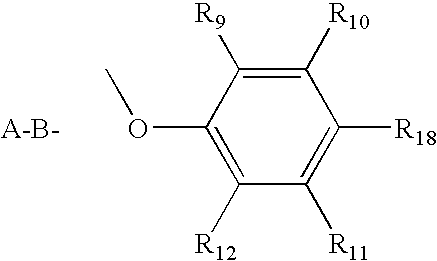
C1([R10])=C([R9])C(OC)=C([R12])C([R11])=C1[R18].[A-B-]
